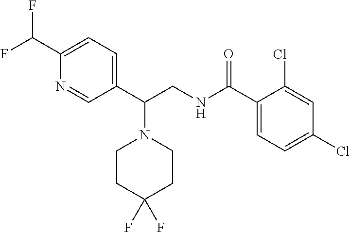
C1(C(NCC(C2=CC=C(C(F)F)N=C2)N2CCC(F)(F)CC2)=O)=CC=C(Cl)C=C1Cl
